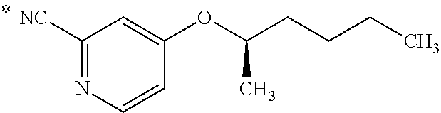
C1([NC])=NC=CC(OC(CCCC)C)=C1
